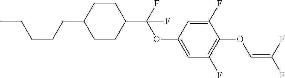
C1CC(C(OC2=CC(F)=C(OC=C(F)F)C(F)=C2)(F)F)CCC1CCCCC
